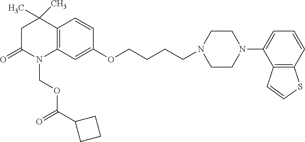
C12=C(C=C(OCCCCN3CCN(C4=CC=CC5=C4C=CS5)CC3)C=C1)N(COC(C1CCC1)=O)C(=O)CC2(C)C
